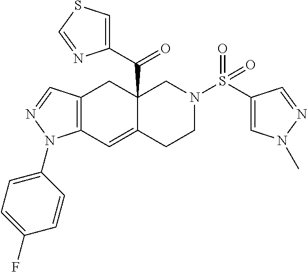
C12=C(C=C3C(C(=O)C4=CSC=N4)(C1)CN(S(=O)(C1=CN(C)N=C1)=O)CC3)N(C1=CC=C(F)C=C1)N=C2
